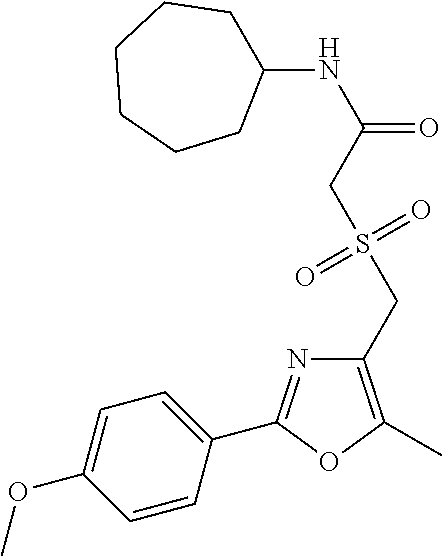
C1(NC(=O)CS(CC2=C(C)OC(C3=CC=C(OC)C=C3)=N2)(=O)=O)CCCCCC1
